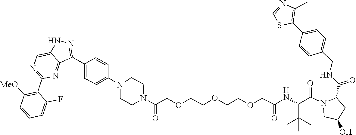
C1=NC(C)=C(C2=CC=C(CNC(C3N(C(=O)C(NC(COCCOCCOCC(N4CCN(C5=CC=C(C6=NNC7=CN=C(C8=C([MeO])C=CC=C8F)N=C76)C=C5)CC4)=O)=O)C(C)(C)C)CC(O)C3)=O)C=C2)S1
